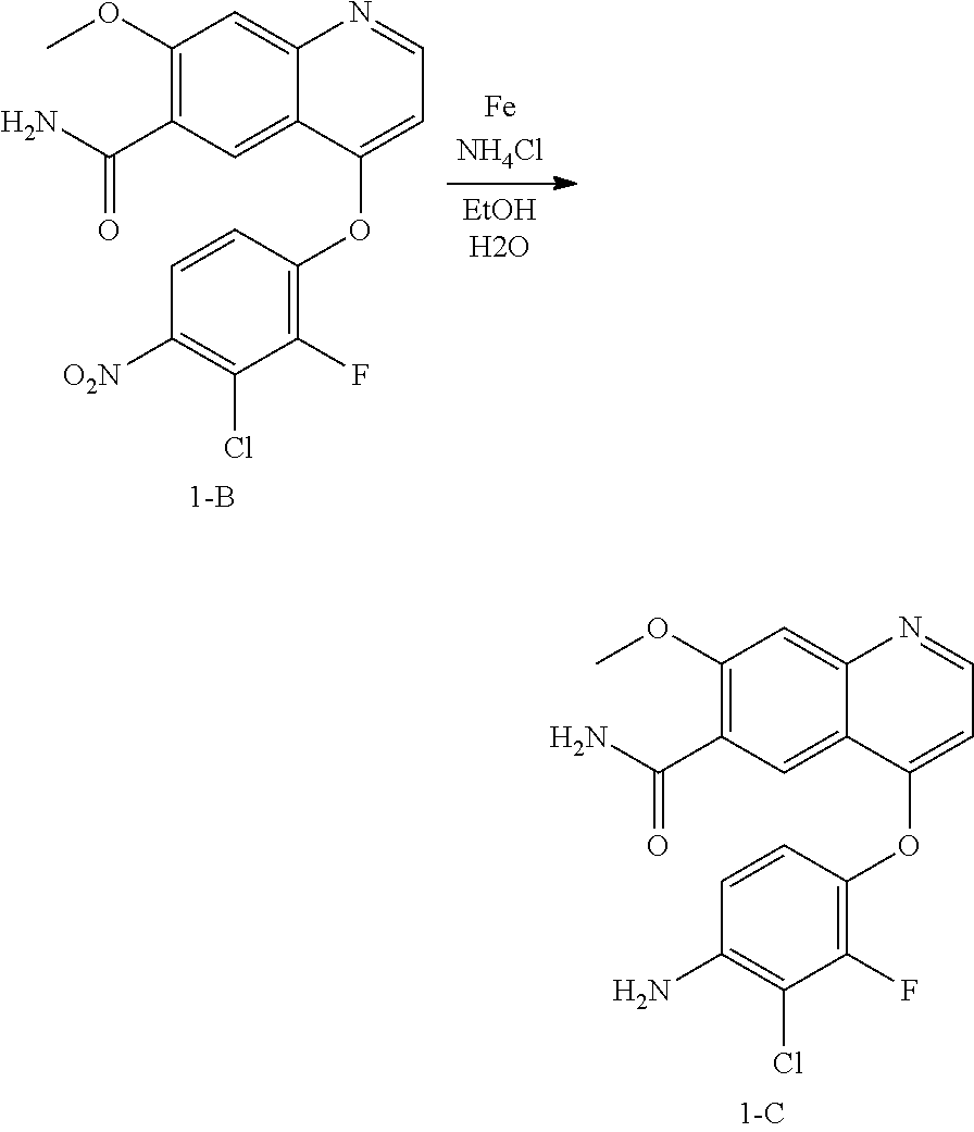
C1(OC)=C(C(N)=O)C=C2C(=C1)N=CC=C2OC1=C(F)C(Cl)=C(N)C=C1.C1(OC)=C(C(N)=O)C=C2C(=C1)N=CC=C2OC1=C(F)C(Cl)=C([O2N])C=C1
